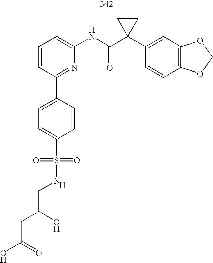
C1=CC=C(NC(C2(C3=CC4=C(C=C3)OCO4)CC2)=O)N=C1C1=CC=C(S(=O)(=O)NCC(CC(O)=O)O)C=C1.[H]
